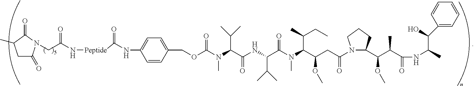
C1C(=O)N(CC(N[Peptide]C(NC2=CC=C(COC(N(C(C(NC(C(N(C(C(CC(=O)N3CCCC3C(C(C(NC(C)C(O)C3=CC=CC=C3)=O)C)OC)OC)C(C)CC)C)=O)C(C)C)=O)C(C)C)C)=O)C=C2)=O)=O)C(=O)C1C
